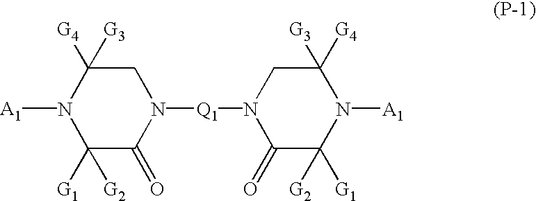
N1([A1])C([G1])([G2])C(=O)N([Q1]N2C(=O)C([G2])([G1])N([A1])C([G3])([G4])C2)CC1([G4])[G3]
